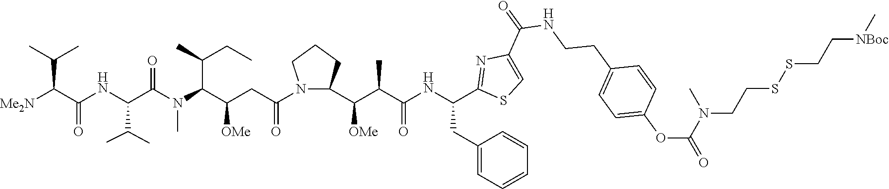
N1(C(CC(C(N(C(C(NC(C([Me2N])C(C)C)=O)C(C)C)=O)C)C(C)CC)[OMe])=O)C(C(C(C(NC(C2=NC(C(=O)NCCC3=CC=C(OC(N(CCSSCC[NBoc]C)C)=O)C=C3)=CS2)CC2=CC=CC=C2)=O)C)[OMe])CCC1
